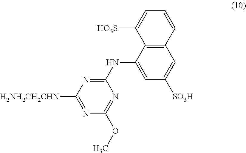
[H2NH2CH2CHN]C1=NC(OC)=NC(NC2=CC([SO3H])=CC3=C2C([HO3S])=CC=C3)=N1
